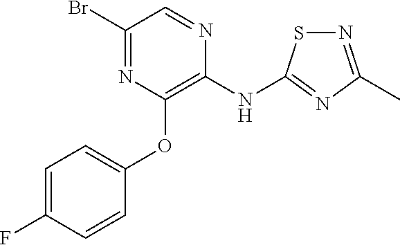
C1(Br)=NC(OC2=CC=C(F)C=C2)=C(NC2=NC(C)=NS2)N=C1
